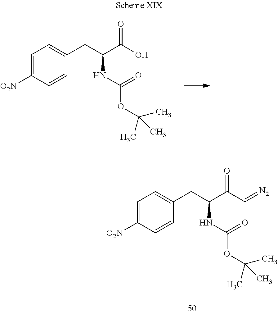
C1=C([O2N])C=CC(CC(NC(=O)OC(C)(C)C)C(C=[N2])=O)=C1.C1=C([O2N])C=CC(CC(NC(=O)OC(C)(C)C)C(O)=O)=C1
